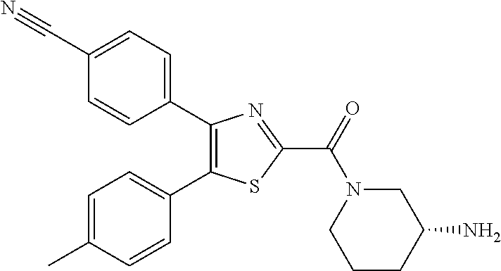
C1(C2=CC=C(C#N)C=C2)=C(C2=CC=C(C)C=C2)SC(C(=O)N2CCCC(N)C2)=N1
